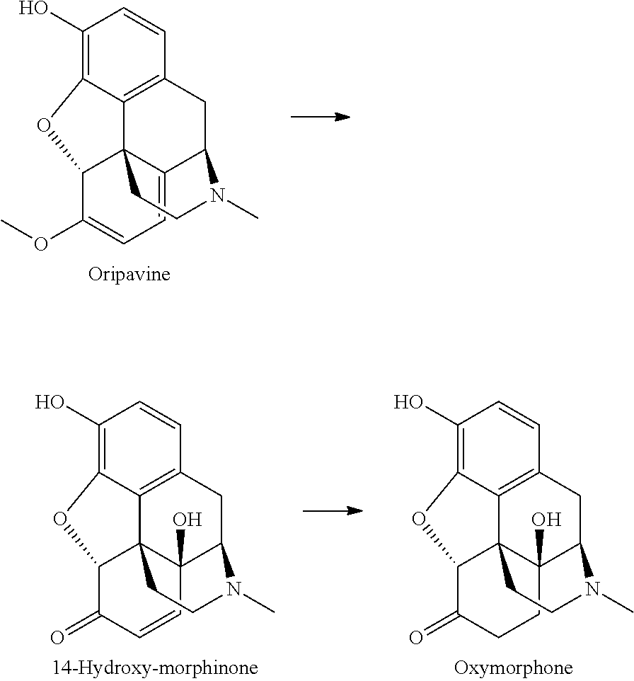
C1(O)=C2C3=C(C=C1)CC1C4=CC=C(OC)C(C34CCN1C)O2.C1(O)=C2C3=C(C=C1)CC1C4(O)C3(C(C(=O)CC4)O2)CCN1C.C1(O)=C2C3=C(C=C1)CC1C4(O)C3(C(C(=O)C=C4)O2)CCN1C
